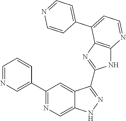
C1=NC=C(C2=NC=C3C(=C2)C(C2=NC4=C(N2)N=CC=C4C2=CC=NC=C2)=NN3)C=C1
